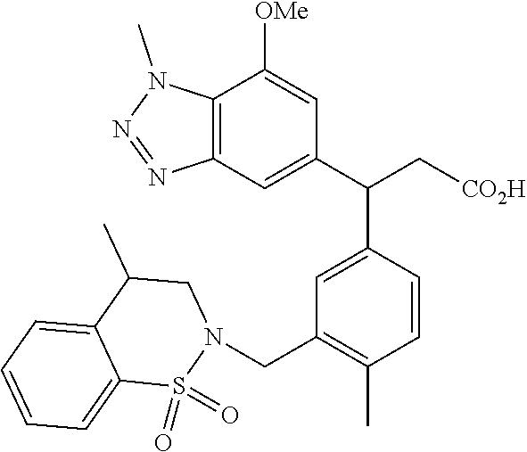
C12=C(N(C)N=N1)C([OMe])=CC(C(C[CO2H])C1=CC(CN3S(=O)(=O)C4=CC=CC=C4C(C)C3)=C(C)C=C1)=C2
